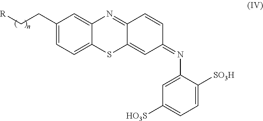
C1(CC[R])=CC=C2C(=C1)N=C1C(=CC(=NC3=CC([HO3S])=CC=C3[SO3H])C=C1)S2
